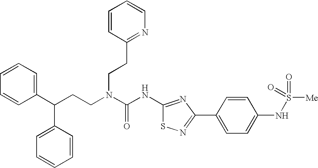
C1(C(CCN(C(NC2=NC(C3=CC=C(NS(=O)([Me])=O)C=C3)=NS2)=O)CCC2=NC=CC=C2)C2=CC=CC=C2)=CC=CC=C1
